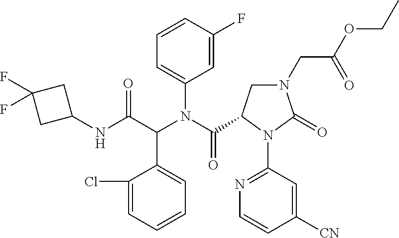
C1(NC(C(N(C(=O)C2CN(CC(OCC)=O)C(=O)N2C2=NC=CC([CN])=C2)C2=CC=CC(F)=C2)C2=CC=CC=C2Cl)=O)CC(F)(F)C1
